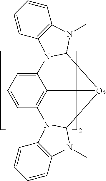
C1=CC=C2C3=C1N1C4=C(C=CC=C4)N(C)C1[Os]3C1N2C2=C(C=CC=C2)N1C
